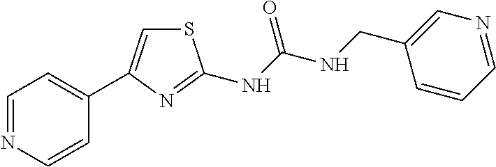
C1=NC=CC(C2=CSC(NC(NCC3=CN=CC=C3)=O)=N2)=C1
